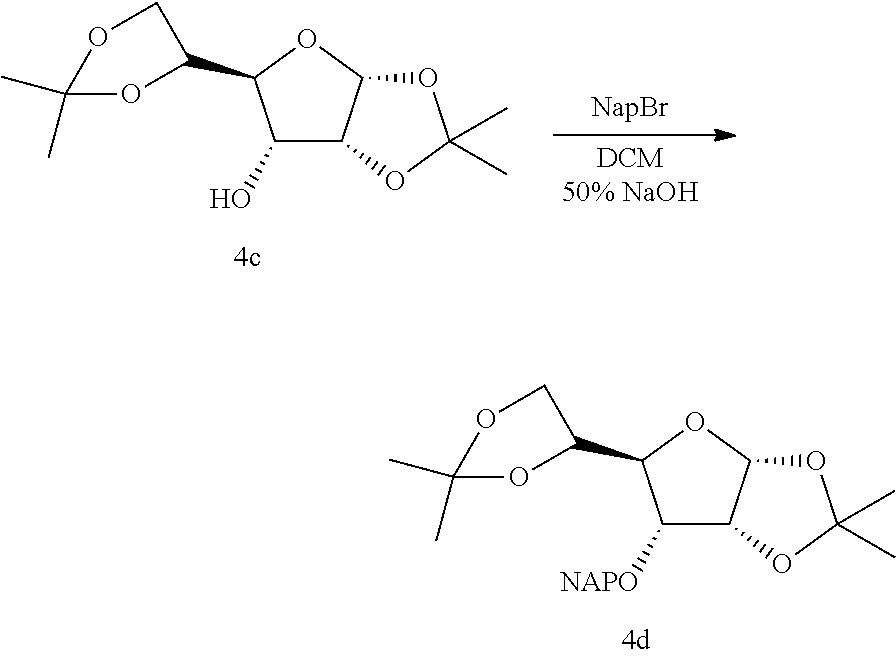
C1([NAPO])C2C(OC1C1COC(C)(C)O1)OC(C)(C)O2.C1(O)C2C(OC1C1COC(C)(C)O1)OC(C)(C)O2
